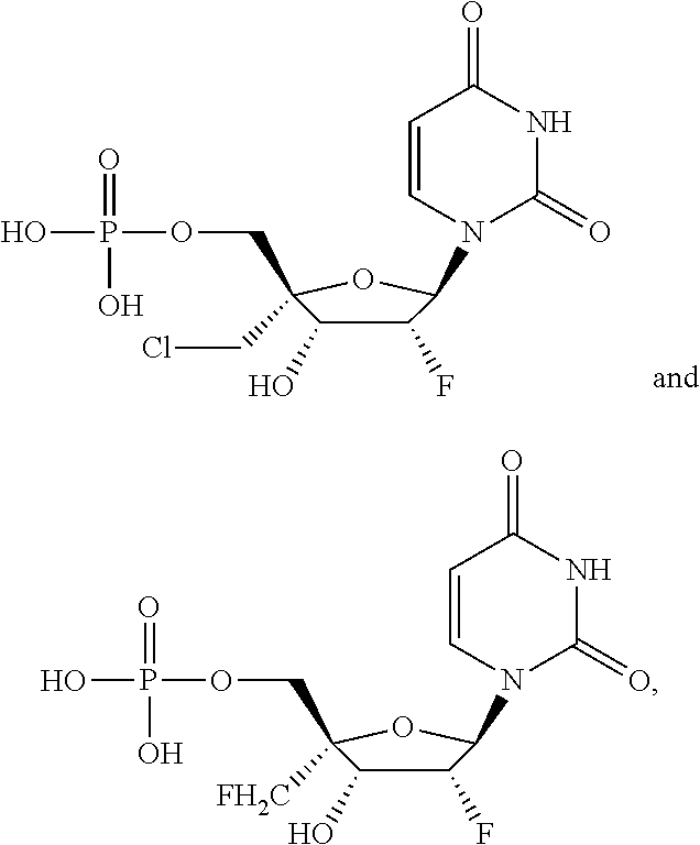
C1(F)C(N2C(=O)NC(=O)C=C2)OC(CCl)(COP(O)(=O)O)C1O.C1(F)C(N2C(=O)NC(=O)C=C2)OC([FH2C])(COP(O)(=O)O)C1O
